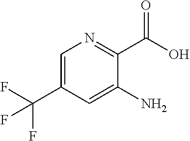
C1=C(C(F)(F)F)C=C(N)C(C(O)=O)=N1
